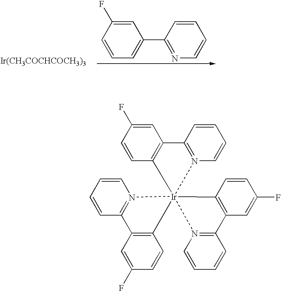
C1=C(F)C=CC=C1C1=NC=CC=C1.[Ir(CH3COCHCOCH3)3].C1(F)=CC2=C(C=C1)[Ir]13(N4=C(C=CC=C4)C4=C1C=CC(F)=C4)(N1=C2C=CC=C1)N1=C(C=CC=C1)C1=C3C=CC(F)=C1
